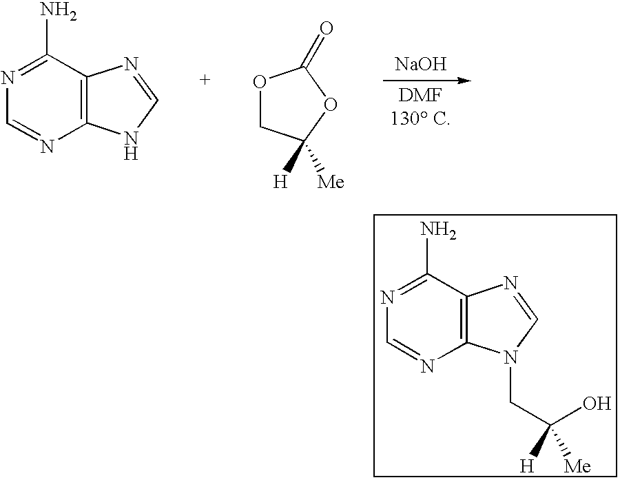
[NaOH].N1=C(N)C2=C(N=C1)NC=N2.O1CC([H])([Me])OC1=O.N1=C(N)C2=C(N=C1)N(CC(O)([Me])[H])C=N2
